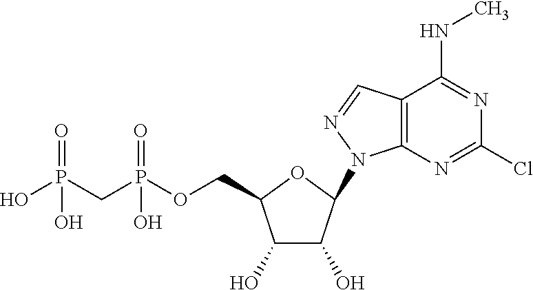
C1(O)C(O)C(N2C3=C(C=N2)C(NC)=NC(Cl)=N3)OC1COP(CP(O)(=O)O)(=O)O
